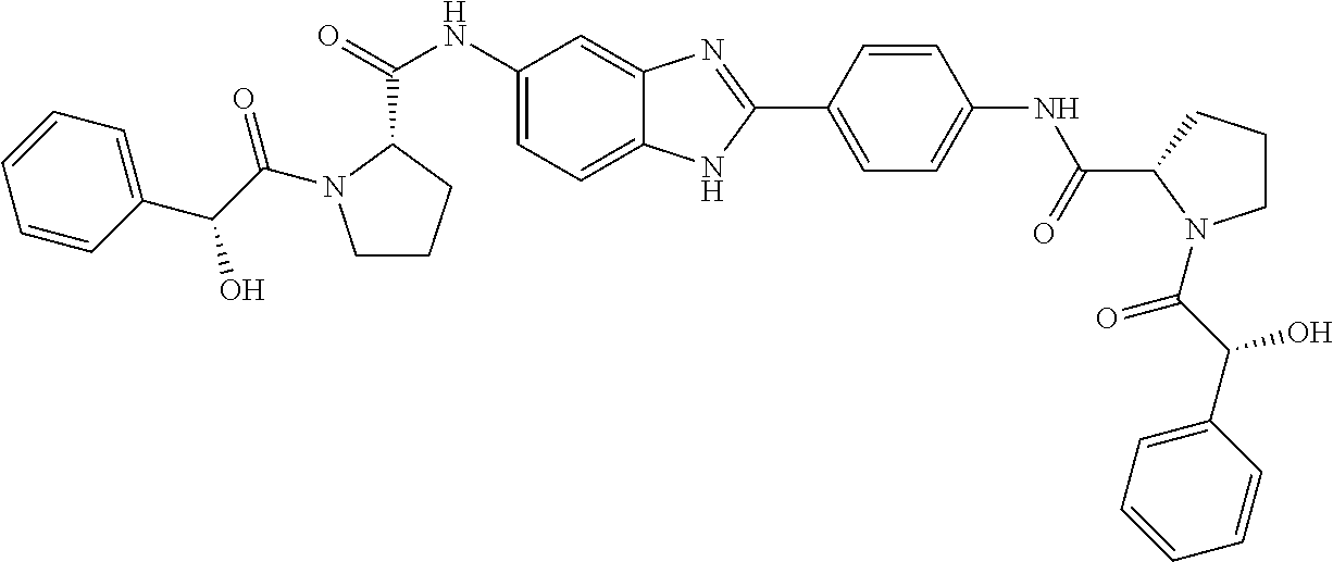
C1=CC(C(C(=O)N2CCCC2C(=O)NC2=CC=C3C(=C2)N=C(C2=CC=C(NC(=O)C4CCCN4C(C(C4=CC=CC=C4)O)=O)C=C2)N3)O)=CC=C1
